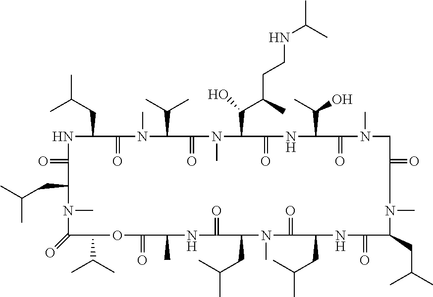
N1C(CC(C)C)C(=O)N(C)C(C(C)C)C(=O)N(C)C(C(C(CCNC(C)C)C)O)C(=O)NC(C(O)C)C(=O)N(C)CC(=O)CN(C)C(CC(C)C)C(=O)NC(CC(C)C)C(=O)N(C)C(CC(C)C)C(=O)NC(C)C(=O)OC(C(C)C)C(=O)N(C)C(CC(C)C)C1=O
